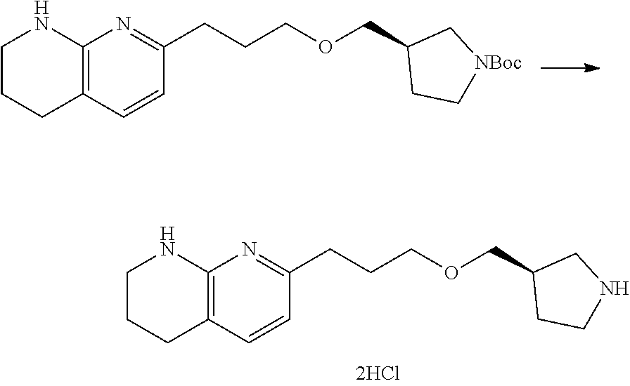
C12=C(C=CC(CCCOCC3CC[NBoc]C3)=N1)CCCN2.C12=C(C=CC(CCCOCC3CCNC3)=N1)CCCN2
